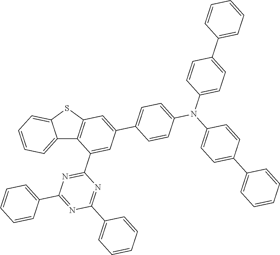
C12=CC=CC=C1SC1=C2C(C2=NC(C3=CC=CC=C3)=NC(C3=CC=CC=C3)=N2)=CC(C2=CC=C(N(C3=CC=C(C4=CC=CC=C4)C=C3)C3=CC=C(C4=CC=CC=C4)C=C3)C=C2)=C1
